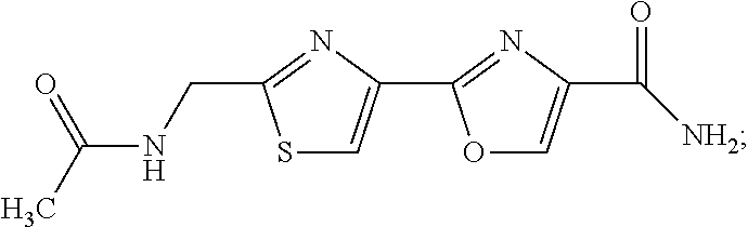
S1C=C(C2=NC(C([NH2])=O)=CO2)N=C1CNC(C)=O
